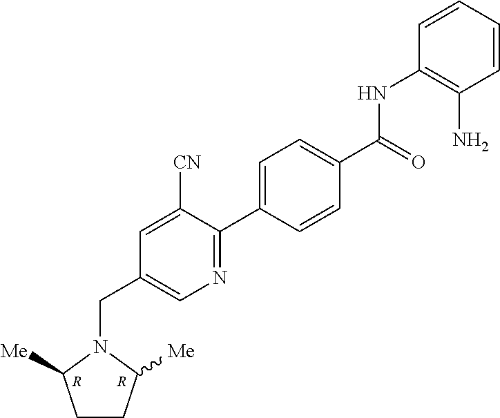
N1=C(C2=CC=C(C(=O)NC3=C(N)C=CC=C3)C=C2)C([CN])=CC(CN2C([Me])CCC2[Me])=C1.[R].[R]
